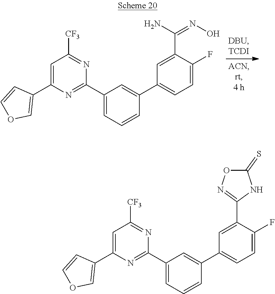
C1=C(C2=COC=C2)N=C(C2=CC=CC(C3=CC=C(F)C(C4=NOC(=S)N4)=C3)=C2)N=C1[CF3].C1=C(C2=COC=C2)N=C(C2=CC=CC(C3=CC=C(F)C(C(N)=NO)=C3)=C2)N=C1[CF3]
